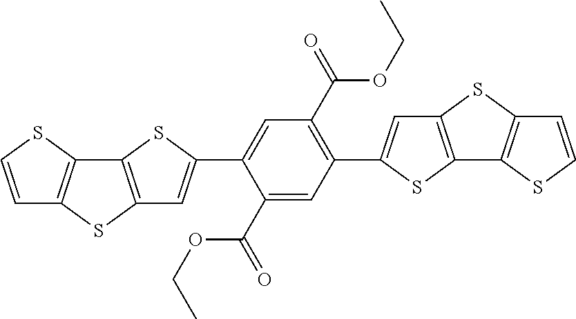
C12=C(SC3=C1SC=C3)C=C(C1=CC(C(OCC)=O)=C(C3=CC4=C(S3)C3=C(S4)C=CS3)C=C1C(=O)OCC)S2
